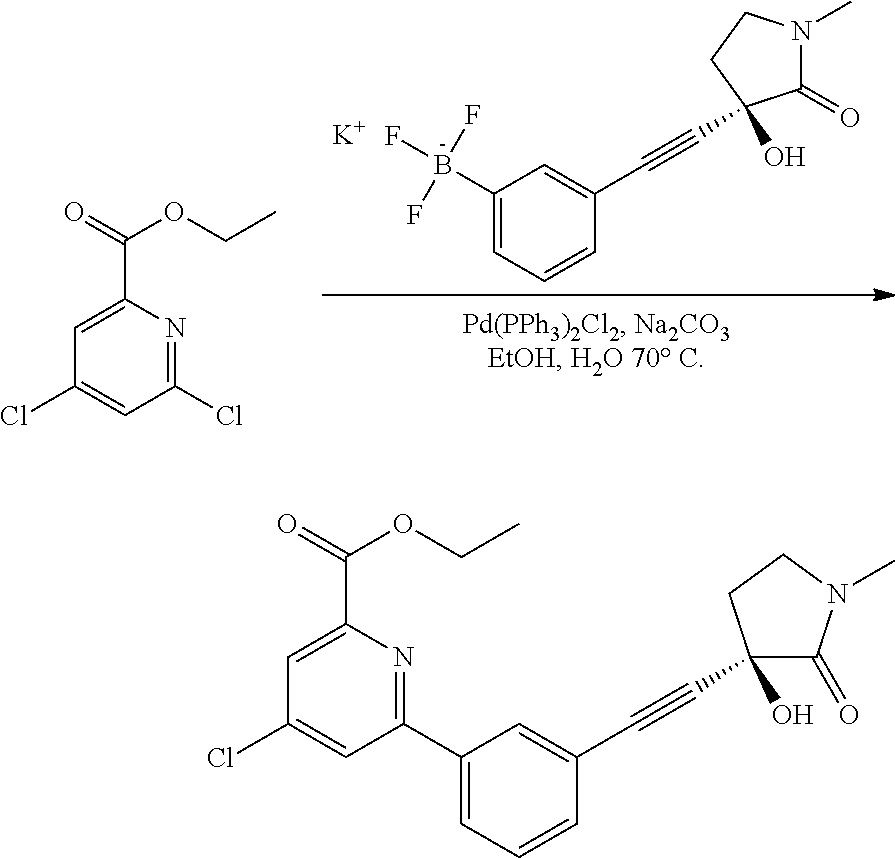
C1(=O)N(C)CCC1(O)C#CC1=CC(B(F)(F)F)=CC=C1.[K].ClC1=CC(Cl)=NC(C(=O)OCC)=C1.ClC1=CC(C2=CC=CC(C#CC3(O)C(=O)N(C)CC3)=C2)=NC(C(=O)OCC)=C1
